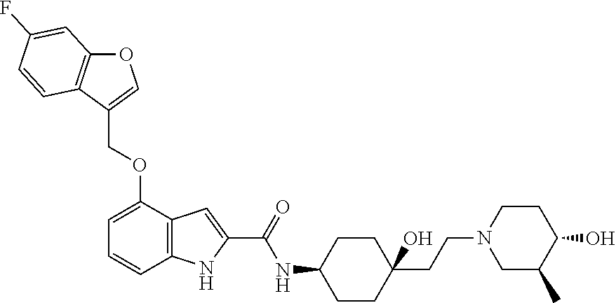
C12=C(C(OCC3=COC4=C3C=CC(F)=C4)=CC=C1)C=C(C(=O)NC1CCC(CCN3CC(C)C(O)CC3)(O)CC1)N2
